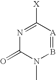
B1=[A]C([X])=NC(=O)N1C
